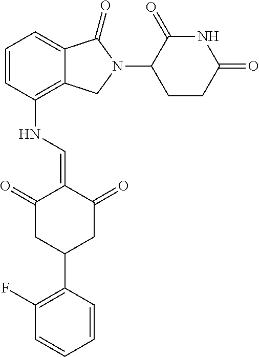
C1(NC=C2C(=O)CC(C3=C(F)C=CC=C3)CC2=O)=C2C(=CC=C1)C(=O)N(C1C(=O)NC(=O)CC1)C2
